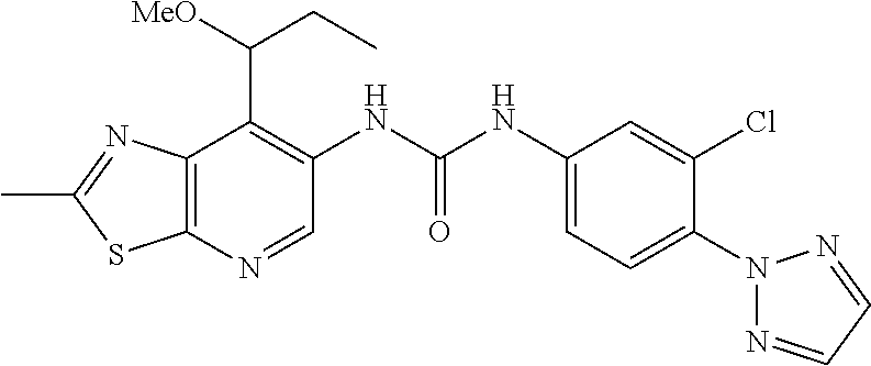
C12=C(N=CC(NC(NC3=CC=C(N4N=CC=N4)C(Cl)=C3)=O)=C1C([MeO])CC)SC(C)=N2
